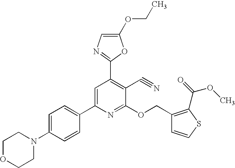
C1OCCN(C2=CC=C(C3=CC(C4=NC=C(OCC)O4)=C(C#N)C(OCC4=C(C(=O)OC)SC=C4)=N3)C=C2)C1
